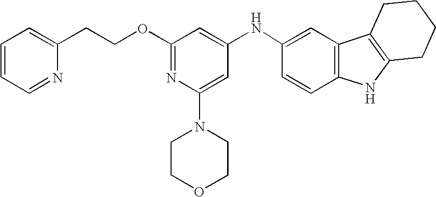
O(C1=NC(N2CCOCC2)=CC(NC2=CC3=C(C=C2)NC2=C3CCCC2)=C1)CCC1=CC=CC=N1
